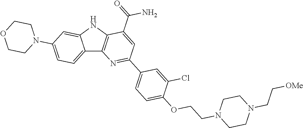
C12=CC=C(N3CCOCC3)C=C1NC1=C2N=C(C2=CC=C(OCCN3CCN(CC[OMe])CC3)C(Cl)=C2)C=C1C(=O)N
